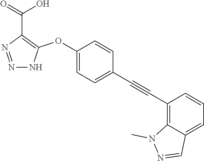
N1=NC(C(=O)O)=C(OC2=CC=C(C#CC3=C4C(=CC=C3)C=NN4C)C=C2)N1
